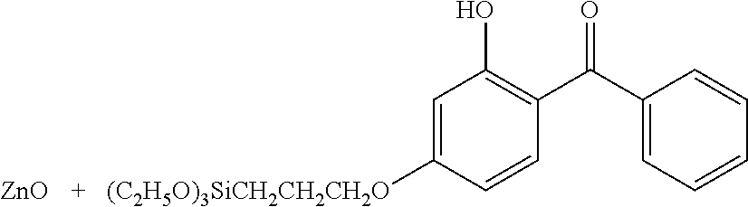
O=C(C1=CC=CC=C1)C1=C(O)C=C([(C2H5O)3SiCH2CH2CH2O])C=C1.[ZnO]
